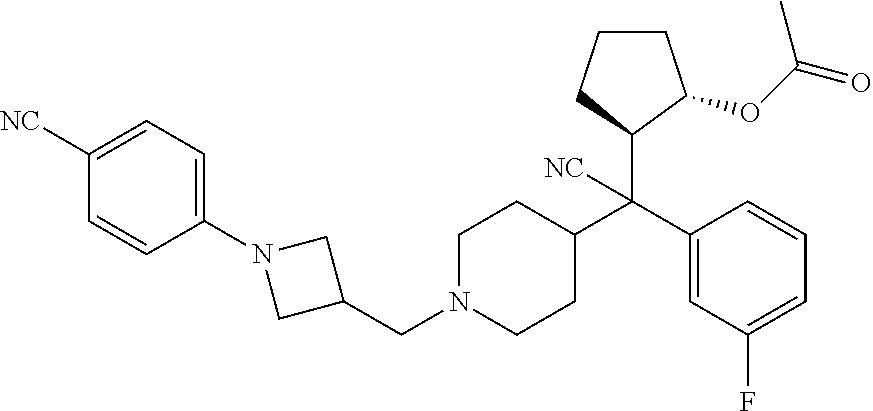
C1([NC])=CC=C(N2CC(CN3CCC(C(C4=CC(F)=CC=C4)(C4CCCC4OC(=O)C)[NC])CC3)C2)C=C1
